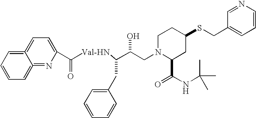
C12=CC=CC=C1=NC(C([Val-HN]C(C(CN1C(C(=O)NC(C)(C)C)CC(SCC3=CC=CN=C3)CC1)O)CC1=CC=CC=C1)=O)=CC=2
